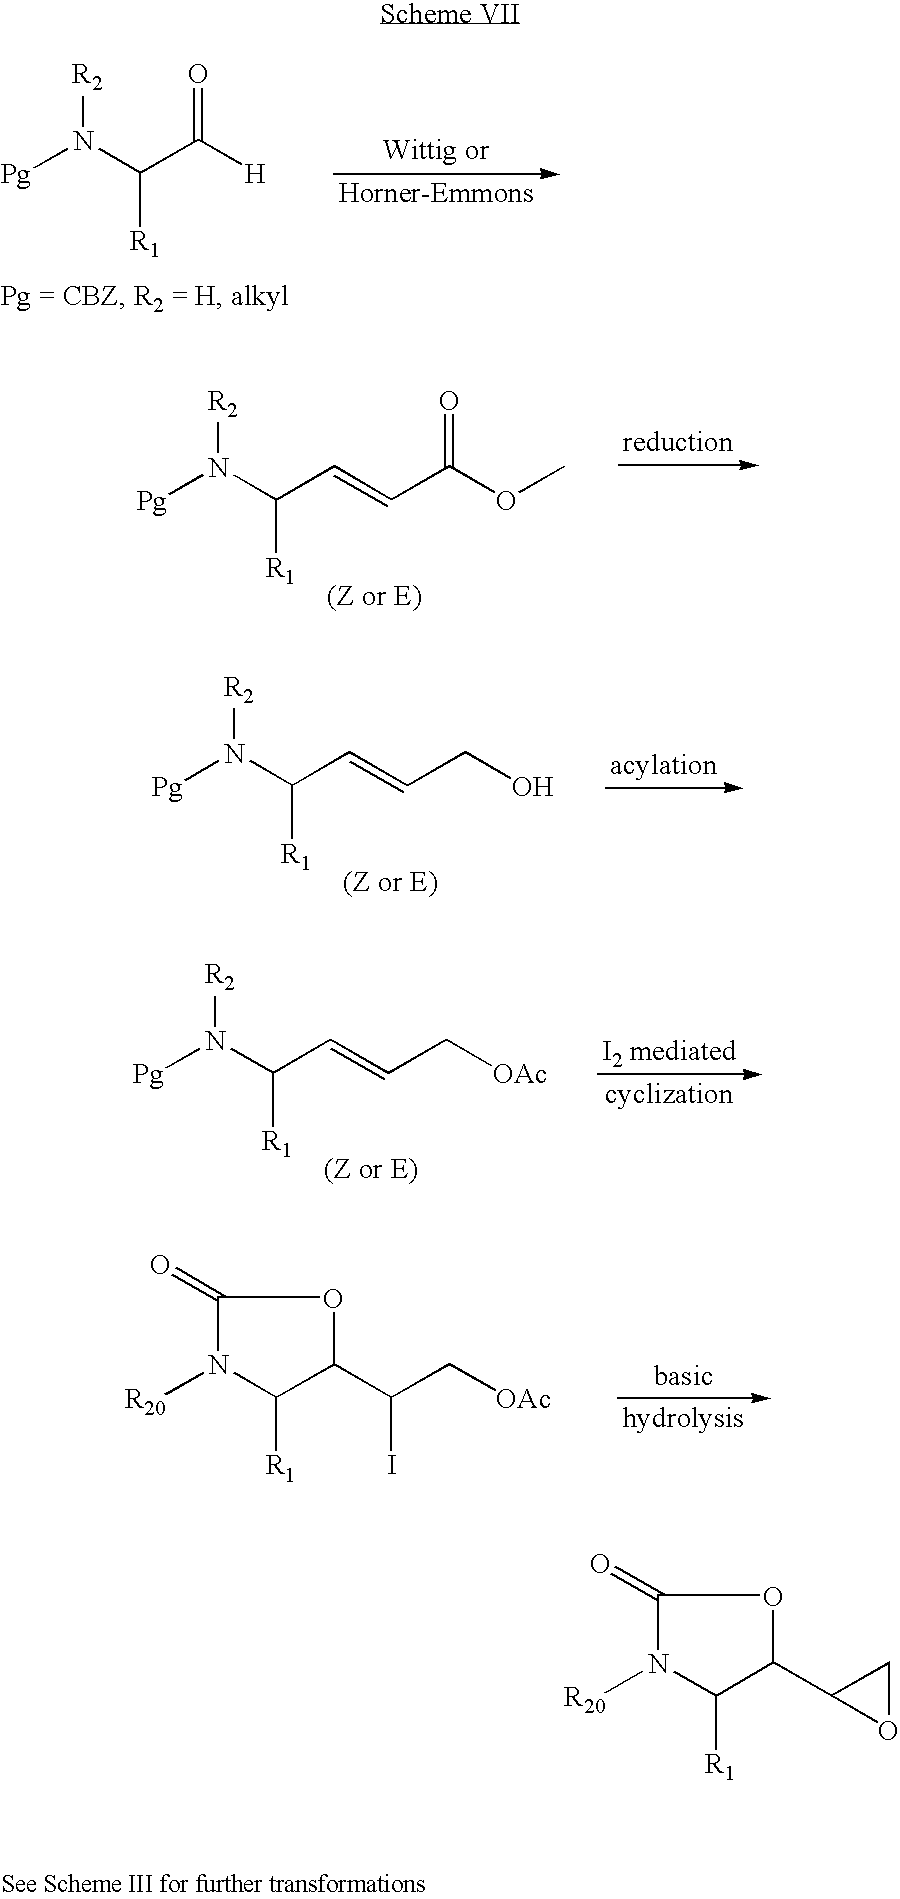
[Pg]N(C(C([H])=O)[R1])[R2].[Pg]N(C(C=CC(OC)=O)[R1])[R2].[Pg]N(C(C=CCO)[R1])[R2].[Pg]N(C(C=CC[OAc])[R1])[R2].C1(C(C[OAc])I)OC(=O)N([R20])C1[R1].C1(C2OC2)OC(=O)N([R20])C1[R1]
